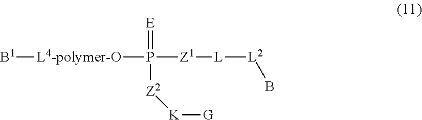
[L4-polymer-O]([B1])P(=[E])([Z2][K][G])[Z1][L][L2]B
